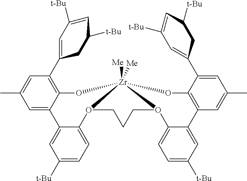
C12=CC([t-Bu])=CC=C1O1CCCO3C4=CC=C([t-Bu])C=C4C4=C(C(C5=CC([t-Bu])=CC([t-Bu])C5)=CC(C)=C4)O[Zr]13([Me])([Me])OC1=C(C3=CC([t-Bu])=CC([t-Bu])C3)C=C(C)C=C21
